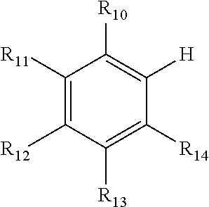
C1([R11])=C([R12])C([R13])=C([R14])C([H])=C1[R10]
